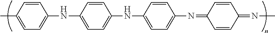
C1(C)=CC=C(NC2=CC=C(NC3=CC=C(N=C4C=CC(=NC)C=C4)C=C3)C=C2)C=C1
